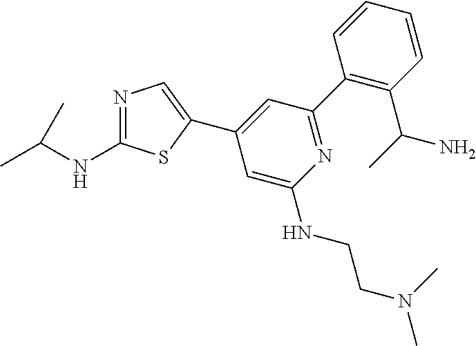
N1=C(NC(C)C)SC(C2=CC(C3=C(C(C)N)C=CC=C3)=NC(NCCN(C)C)=C2)=C1
